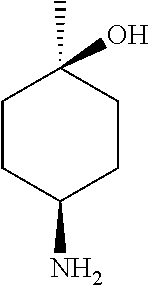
C1CC(N)CCC1(C)O
